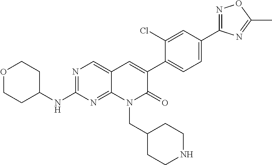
N1=C(C2=CC=C(C3=CC4=CN=C(NC5CCOCC5)N=C4N(CC4CCNCC4)C3=O)C(Cl)=C2)N=C(C)O1
